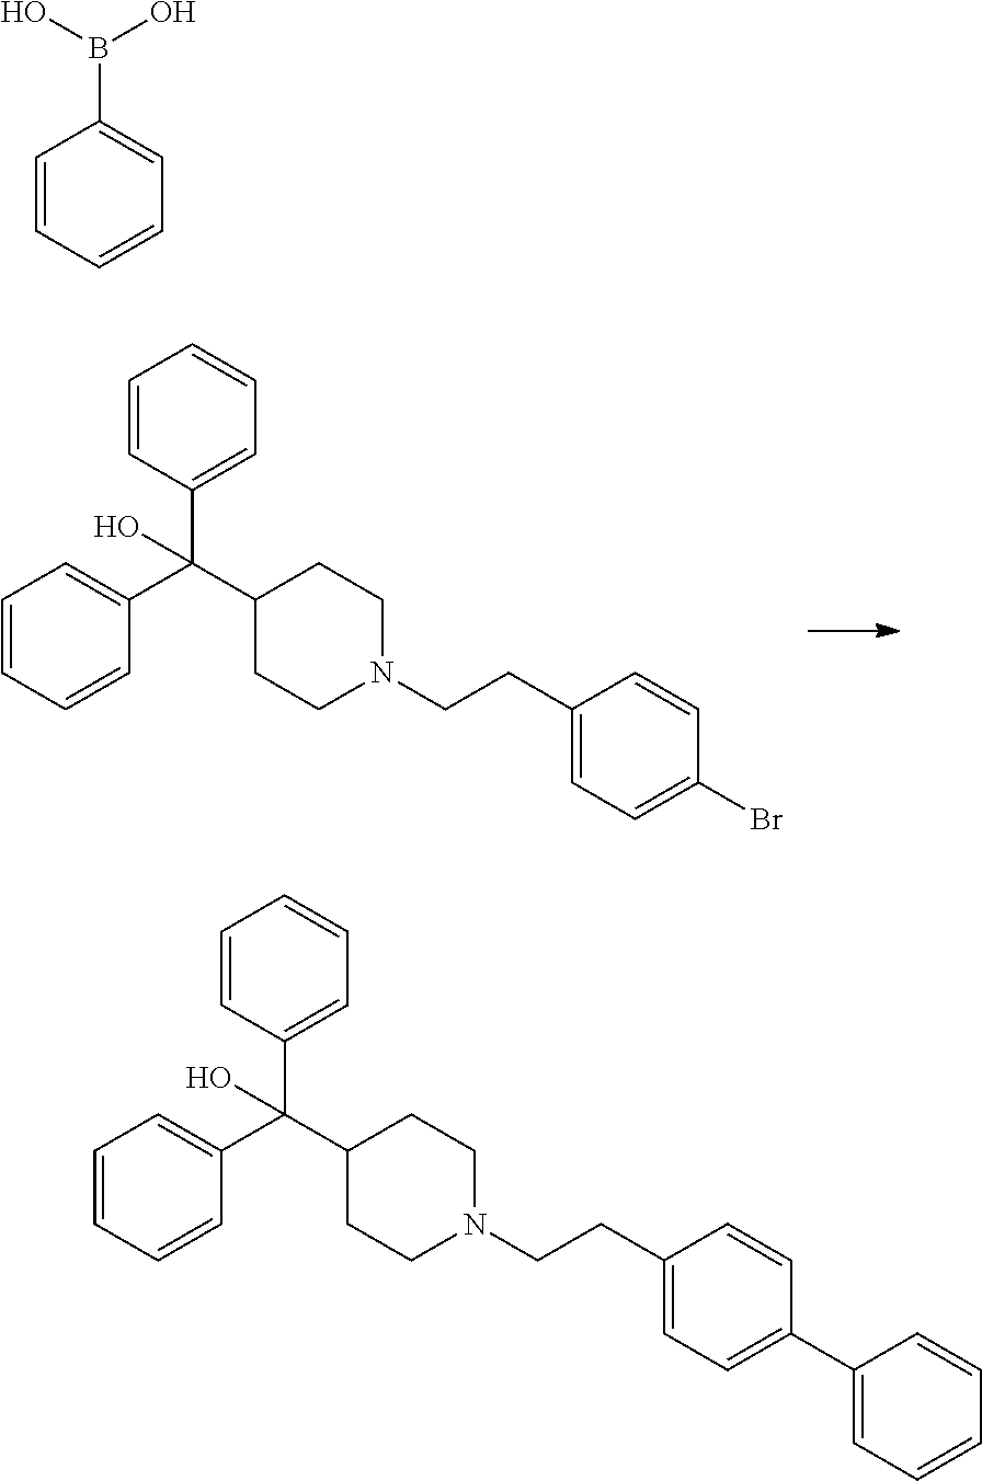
C1(C(C2CCN(CCC3=CC=C(Br)C=C3)CC2)(C2=CC=CC=C2)O)=CC=CC=C1.C1(C(C2CCN(CCC3=CC=C(C4=CC=CC=C4)C=C3)CC2)(C2=CC=CC=C2)O)=CC=CC=C1.C1=CC=CC=C1B(O)O
